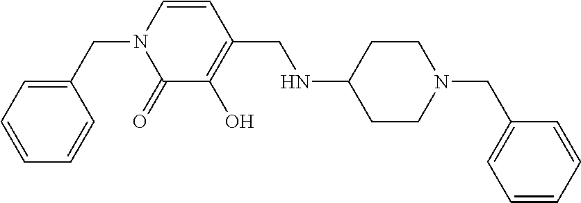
C1=CC=CC(CN2C(=O)C(O)=C(CNC3CCN(CC4=CC=CC=C4)CC3)C=C2)=C1
